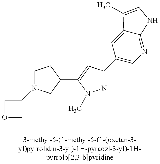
C1N(C2COC2)CC(C2=CC(C3=CN=C4C(=C3)C(C)=CN4)=NN2C)C1
